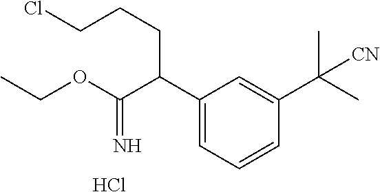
C1(C(C(OCC)=N)CCCCl)=CC=CC(C(C)(C)[CN])=C1.Cl
